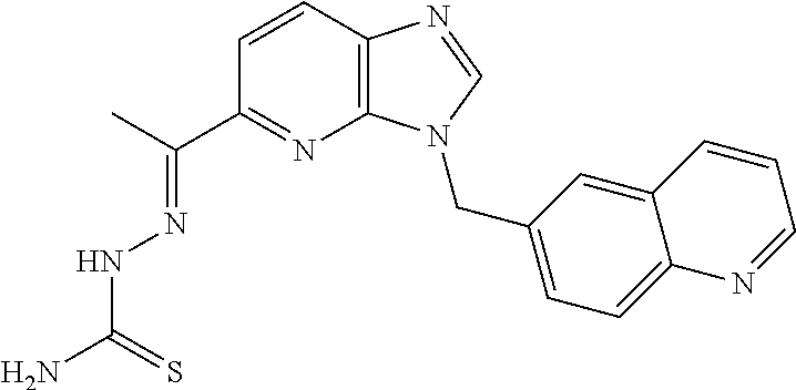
N(=C(C)C1=NC2=C(C=C1)N=CN2CC1=CC=C2C(=C1)C=CC=N2)NC(=S)N
